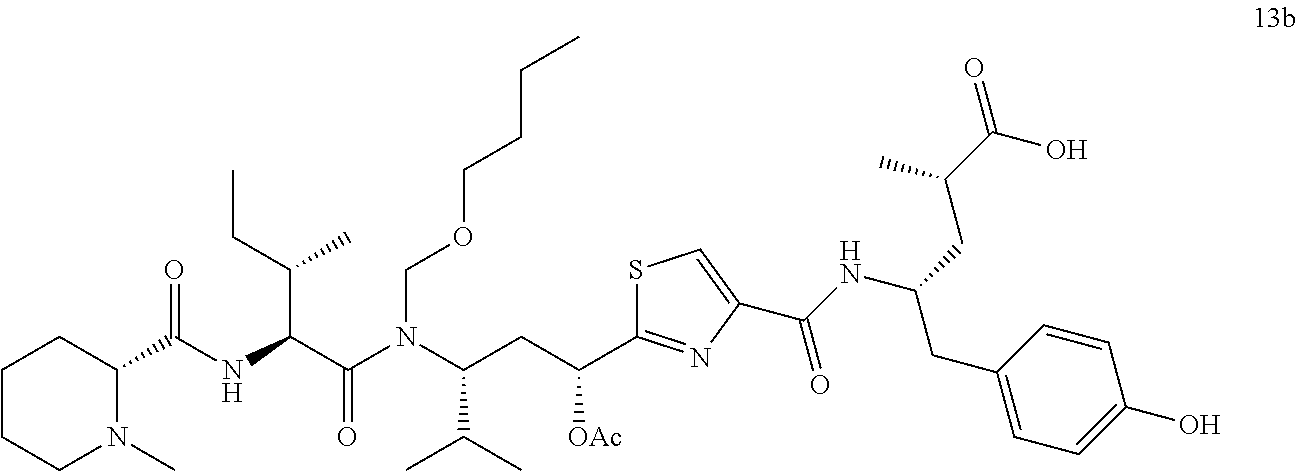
C1CCN(C)C(C(NC(C(N(C(CC(C2=NC(C(NC(CC(C(=O)O)C)CC3=CC=C(O)C=C3)=O)=CS2)[OAc])C(C)C)COCCCC)=O)C(CC)C)=O)C1
